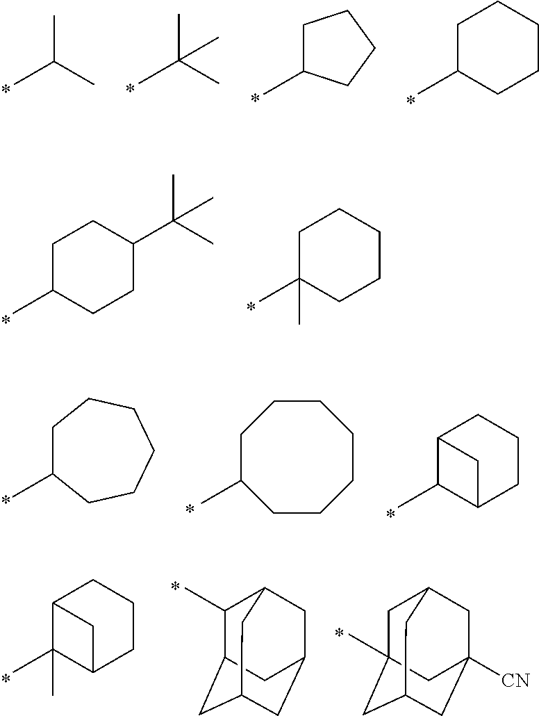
CC(C)C.CC(C)(C)C.C1C(C)CCC1.C1C(C)CCCC1.C1C(C)CCC(C(C)(C)C)C1.C1C(C)(C)CCCC1.C1C(C)CCCCC1.C1C(C)CCCCCC1.C12C(C)C(CCC1)C2.C12C(C)(C)C(CCC1)C2.C1(C)C2CC3CC(CC1C3)C2.C1C2(C)CC3CC([CN])(CC1C3)C2
